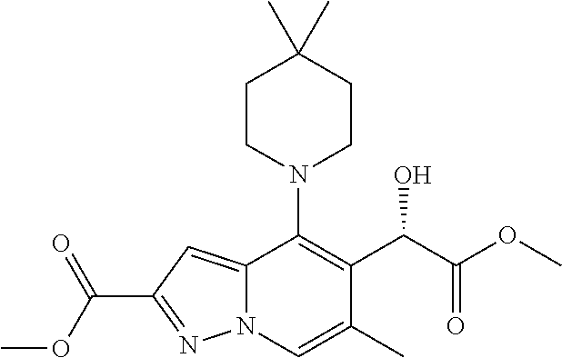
C12=CC(C(OC)=O)=NN1C=C(C)C(C(C(OC)=O)O)=C2N1CCC(C)(C)CC1
